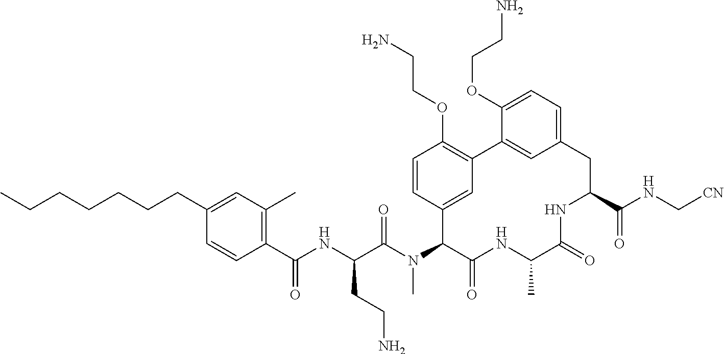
C1(C(NC(C(N(C2C(=O)NC(C)C(=O)NC(C(NC[CN])=O)CC3=CC=C(OCCN)C(=C3)C3=C(OCCN)C=CC2=C3)C)=O)CCN)=O)=C(C)C=C(CCCCCCC)C=C1
